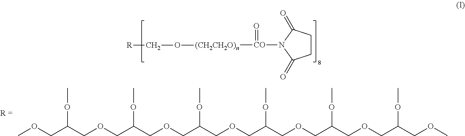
C1CC(=O)N([CO]([(CH2CH2O)n]OC[R])=O)C1=O.COCC(COCC(COCC(COCC(COCC(COCC(COC)OC)OC)OC)OC)OC)OC
